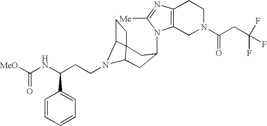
N1(C2CC3N(CCC(NC([MeO])=O)C4=CC=CC=C4)C4C3(CC4)C2)C2=C(N=C1[Me])CCN(C(CC(F)(F)F)=O)C2
